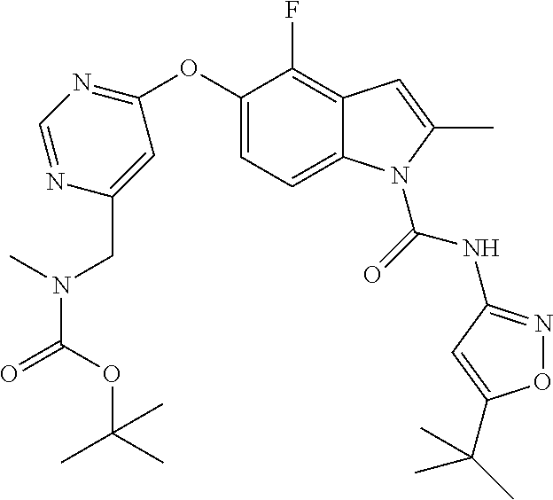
C1=NC(CN(C(=O)OC(C)(C)C)C)=CC(OC2=CC=C3C(=C2F)C=C(C)N3C(NC2=NOC(C(C)(C)C)=C2)=O)=N1
